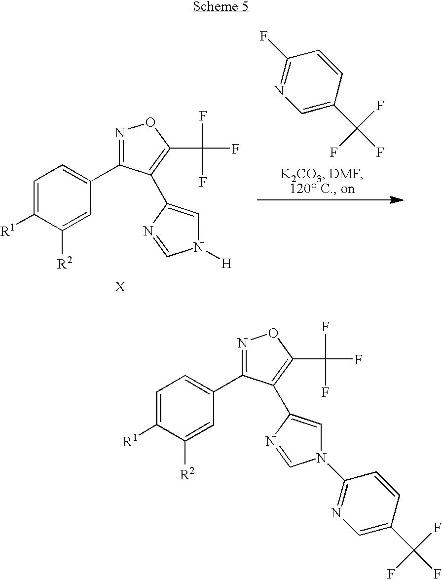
C1=C([R1])C([R2])=CC(C2=NOC(C(F)(F)F)=C2C2=CN(C3=NC=C(C(F)(F)F)C=C3)C=N2)=C1.C1(C(F)(F)F)=CN=C(F)C=C1.C1=C([R1])C([R2])=CC(C2=NOC(C(F)(F)F)=C2C2=CN([H])C=N2)=C1
